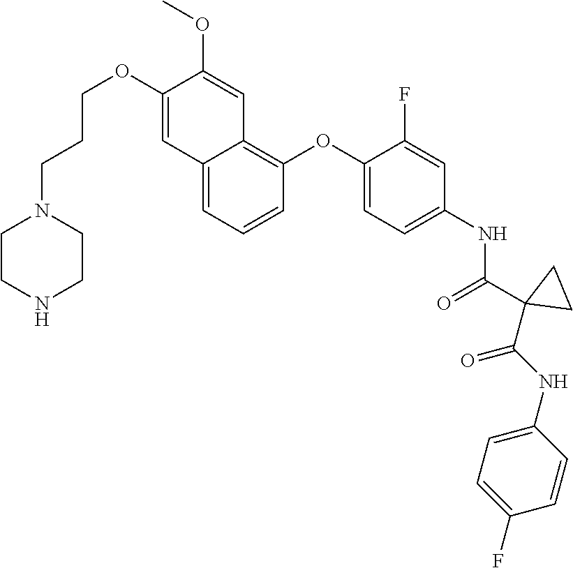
C1CNCCN1CCCOC1=CC2=CC=CC(OC3=CC=C(NC(C4(C(NC5=CC=C(F)C=C5)=O)CC4)=O)C=C3F)=C2C=C1OC
